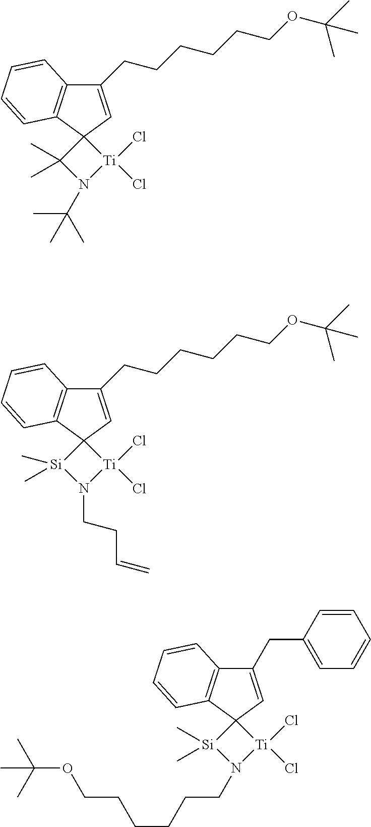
C1(CCCCCCOC(C)(C)C)=CC2(C3=C1C=CC=C3)[Ti](Cl)(Cl)N(C(C)(C)C)C2(C)C.C1(CCCCCCOC(C)(C)C)=CC2(C3=C1C=CC=C3)[Ti](Cl)(Cl)N(CCC=C)[Si]2(C)C.C1(CC2=CC=CC=C2)=CC2(C3=C1C=CC=C3)[Ti](Cl)(Cl)N(CCCCCCOC(C)(C)C)[Si]2(C)C
